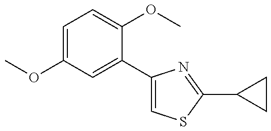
C1=C(OC)C=C(C2=CSC(C3CC3)=N2)C(OC)=C1
